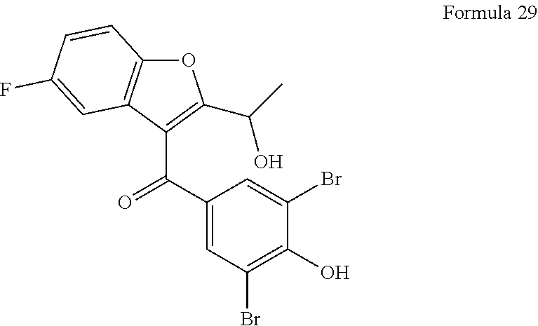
O1C2=C(C(C(C3=CC(Br)=C(O)C(Br)=C3)=O)=C1C(C)O)C=C(F)C=C2
